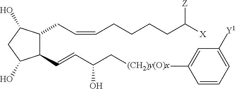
C1(C=CC(C[(CH2)y(O)x]C2=CC([Y1])=CC=C2)O)C(CC=CCCCCC([X])[Z])C(O)CC1O
